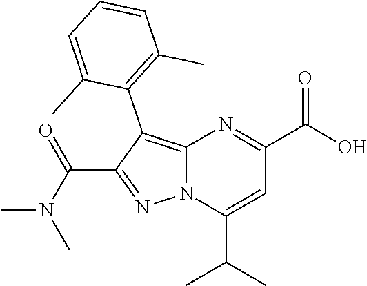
C12=C(C3=C(C)C=CC=C3C)C(C(N(C)C)=O)=NN1C(C(C)C)=CC(C(O)=O)=N2
